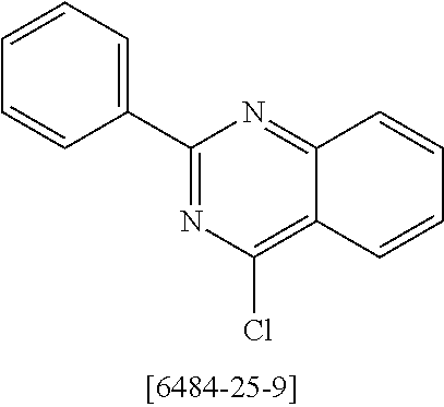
C1=CC2=NC(C3=CC=CC=C3)=NC(Cl)=C2C=C1
